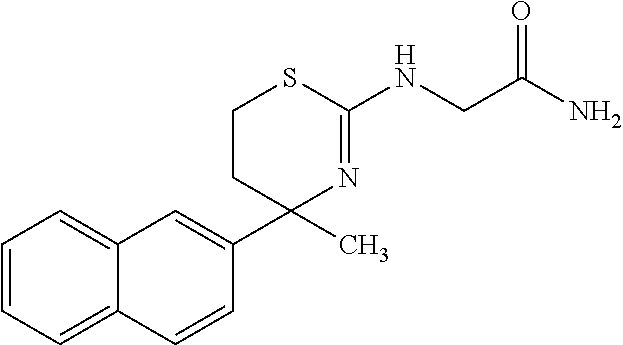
C1CC(C2=CC3=CC=CC=C3C=C2)(C)N=C(NCC(N)=O)S1
